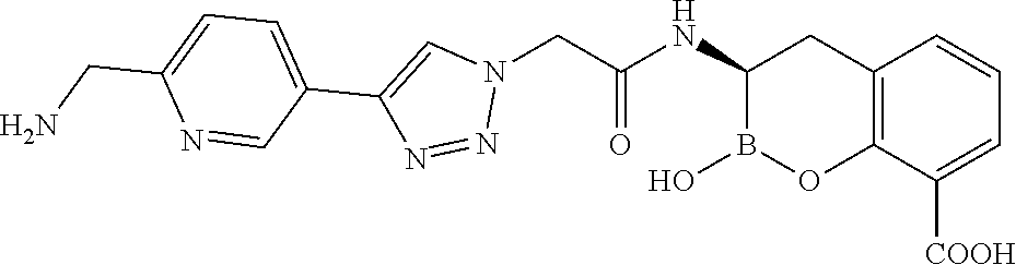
C12=C(C([COOH])=CC=C1)OB(O)C(NC(=O)CN1C=C(C3=CC=C(CN)N=C3)N=N1)C2
